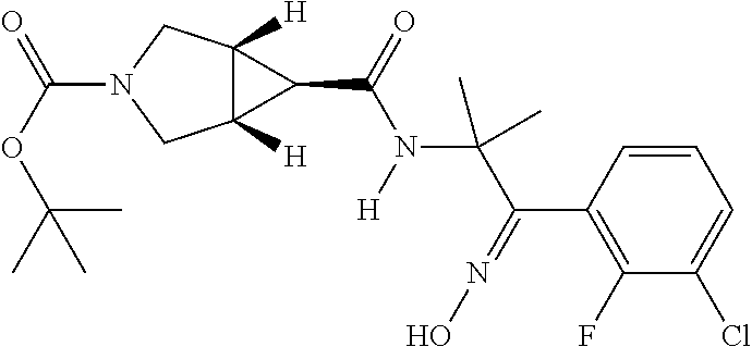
C12([H])C([H])(CN(C(OC(C)(C)C)=O)C1)C2C(=O)N(C(C(C1=C(F)C(Cl)=CC=C1)=NO)(C)C)[H]
